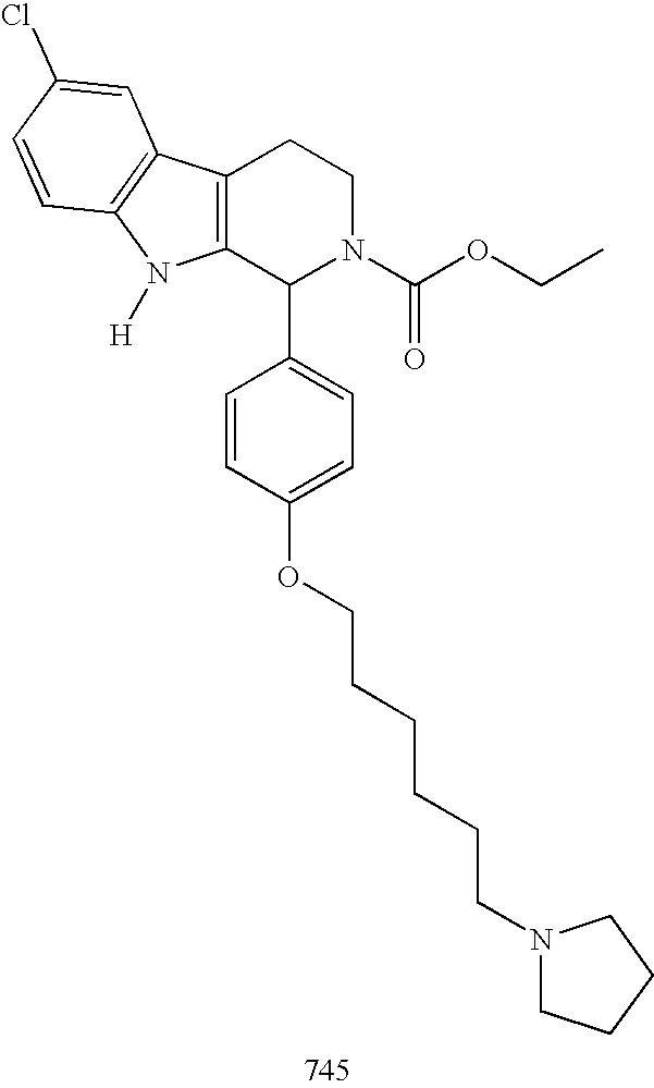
C12=C(C(C3=CC=C(OCCCCCCN4CCCC4)C=C3)N(C(OCC)=O)CC1)N([H])C1=C2C=C(Cl)C=C1
